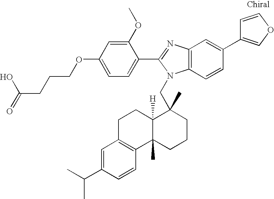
C1=C(OCCCC(=O)O)C=C(OC)C(C2=NC3=C(N2CC2(C)C4([H])C(C)(CCC2)C2=C(CC4)C=C(C(C)C)C=C2)C=CC(C2=COC=C2)=C3)=C1
